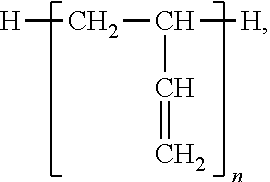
[H]CC([H])C=C
